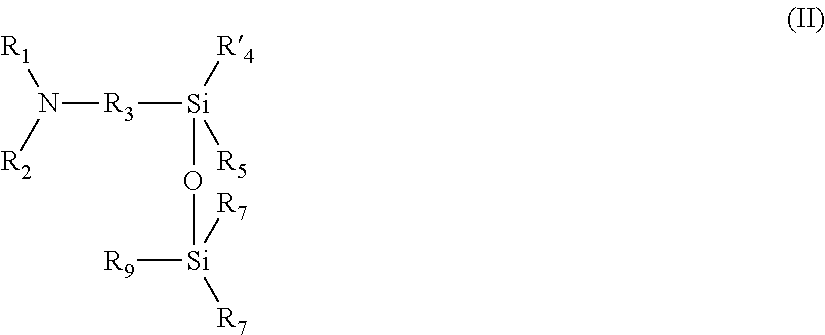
[R3]([Si]([R4])([R5])O[Si]([R7])([R7])[R9])N([R1])[R2]
